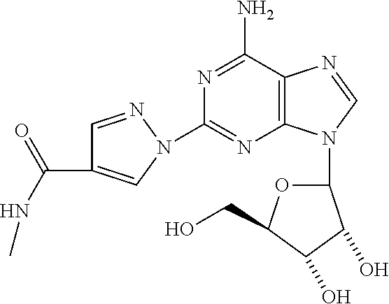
N1=C(N)C2=C(N=C1N1C=C(C(NC)=O)C=N1)N(C1OC(CO)C(O)C1O)C=N2
